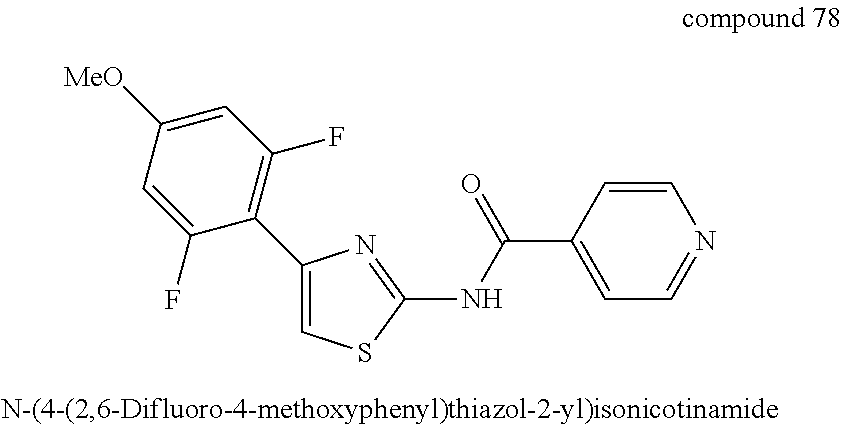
C1([MeO])=CC(F)=C(C2=CSC(NC(C3=CC=NC=C3)=O)=N2)C(F)=C1
